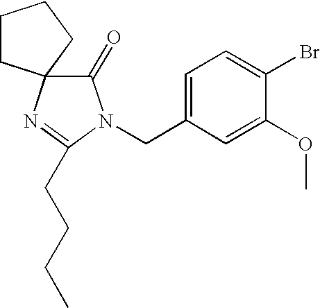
C1=C(CN2C(=O)C3(N=C2CCCC)CCCC3)C=C(OC)C(Br)=C1
